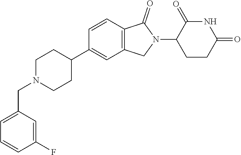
C1N(CC2=CC=CC(F)=C2)CCC(C2=CC3=C(C=C2)C(=O)N(C2CCC(=O)NC2=O)C3)C1
